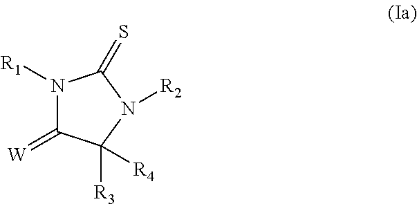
N1([R1])C(=[W])C([R3])([R4])N([R2])C1=S
